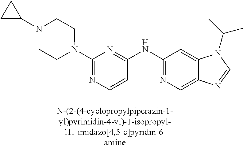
C1=CC(NC2=NC=C3C(=C2)N(C(C)C)C=N3)=NC(N2CCN(C3CC3)CC2)=N1
